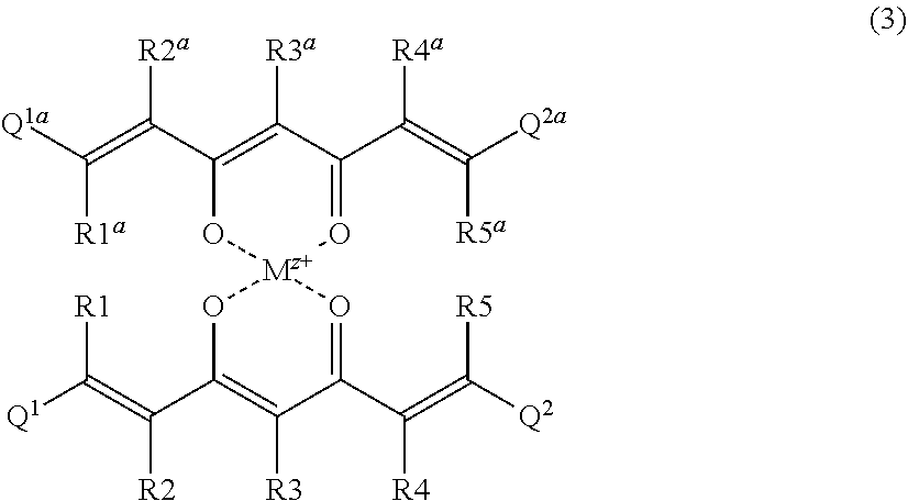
C1(C(=C([Q1a])[R1a])[R2a])=C([R3a])C(C(=C([Q2a])[R5a])[R4a])=O[Mz+]2(O1)OC(C(=C([Q1])[R1])[R2])=C([R3])C(C(=C([Q2])[R5])[R4])=O2
